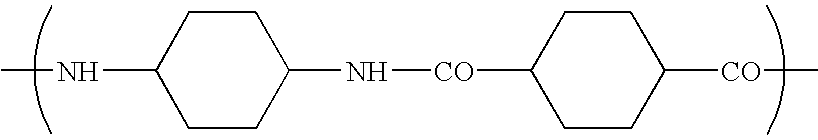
N(C1CCC(N[CO]C2CCC([CO]C)CC2)CC1)C
